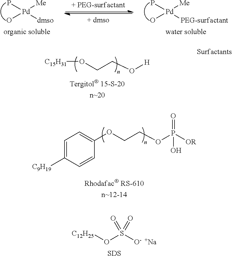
[C15H31]OCCO[H].C1=C([C9H19])C=CC(OCCOP([OR])(=O)O)=C1.P[Pd](O)([Me])[dmso].P[Pd](O)([Me])[PEG-surfactant].S(O[C12H25])([O-])(=O)=O.[Na].[SDS]
